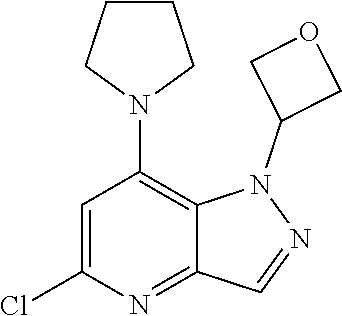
C1=C(Cl)N=C2C(=C1N1CCCC1)N(C1COC1)N=C2
